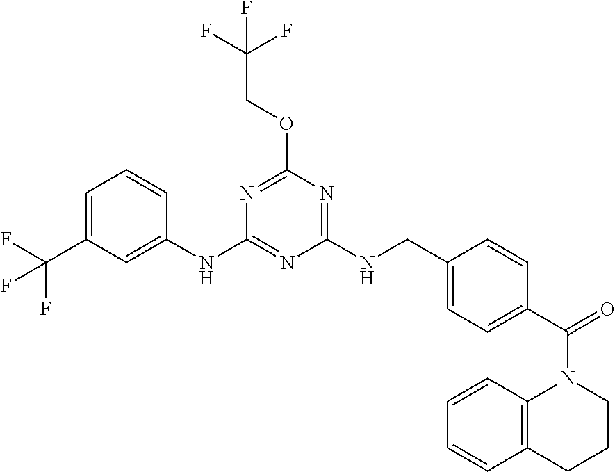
C1=C(C(F)(F)F)C=C(NC2=NC(NCC3=CC=C(C(=O)N4CCCC5=C4C=CC=C5)C=C3)=NC(OCC(F)(F)F)=N2)C=C1
